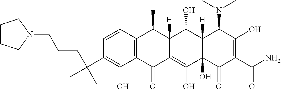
C1=CC2=C(C(O)=C1C(CCCN1CCCC1)(C)C)C(=O)C1=C(O)C3(O)C([H])(C(O)C1([H])C2C)C(N(C)C)C(O)=C(C(N)=O)C3=O
